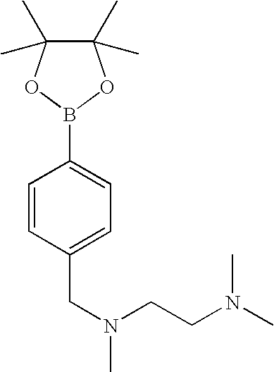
C1(C)(C)C(C)(C)OB(C2=CC=C(CN(CCN(C)C)C)C=C2)O1
